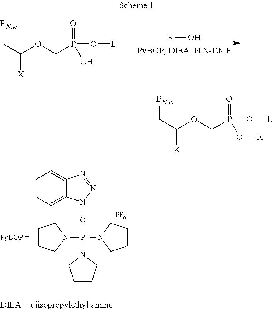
[BNuc]CC(OCP(O)(=O)O[L])[X].[R]O.[P+](ON1C2=CC=CC=C2N=N1)(N1CCCC1)(N1CCCC1)N1CCCC1.[PF6-].[BNuc]CC(OCP(O[R])(=O)O[L])[X]
